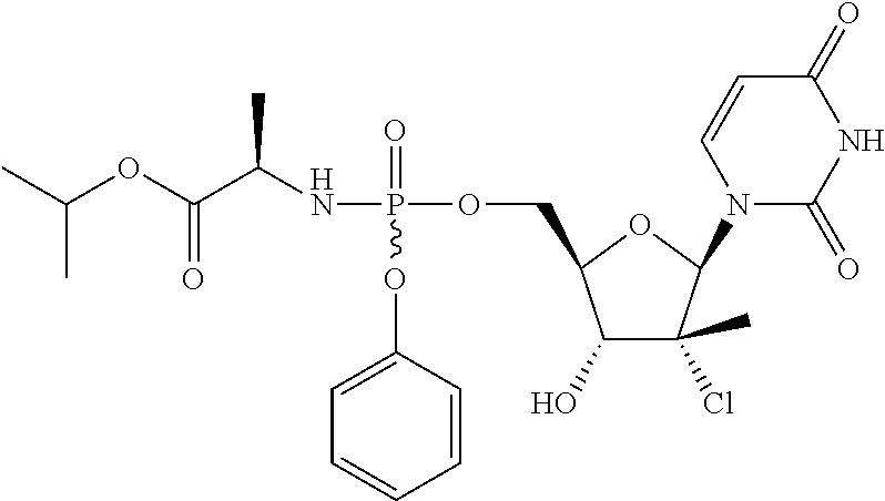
O(P(NC(C(OC(C)C)=O)C)(=O)OC1=CC=CC=C1)CC1C(O)C(Cl)(C)C(N2C(=O)NC(=O)C=C2)O1
